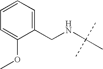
C1=CC=C(CNC(C)(C)C)C(OC)=C1
